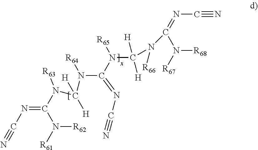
[R61]N(C(=NC#N)N(C(N(C(=NC#N)N(C(N([R66])C(N([R67])[R68])=NC#N)([H])[H])[R65])[R64])([H])[H])[R63])[R62]
